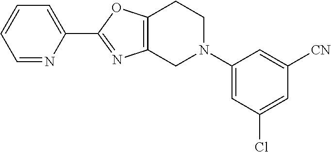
C1=NC(C2=NC3=C(O2)CCN(C2=CC(Cl)=CC([CN])=C2)C3)=CC=C1
